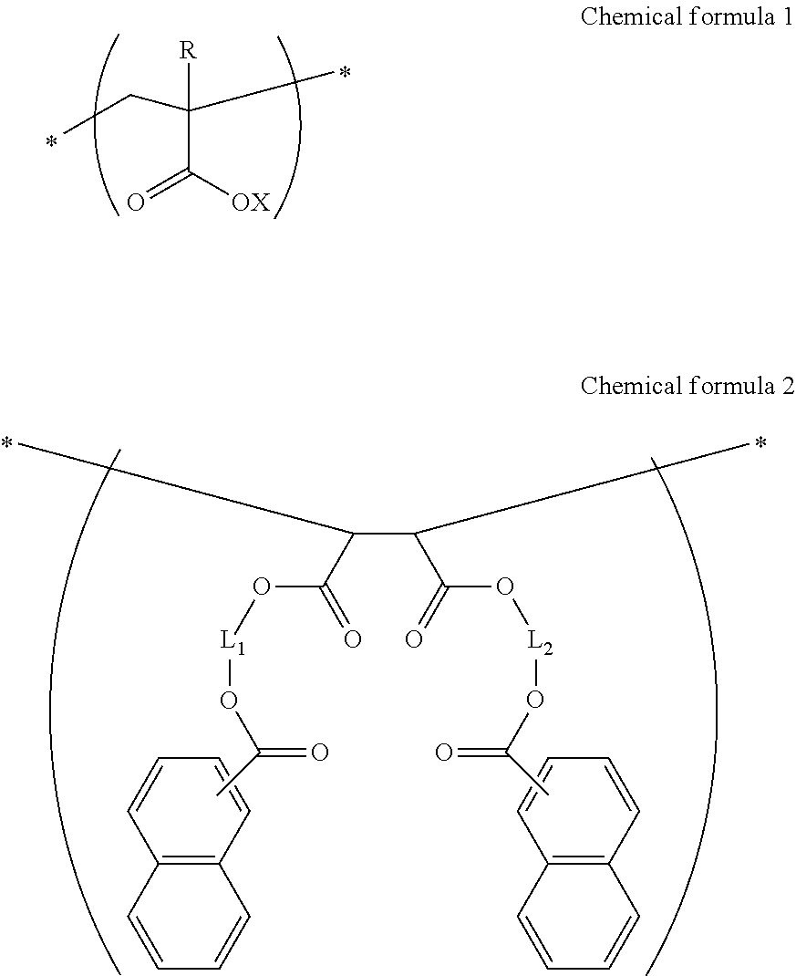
CCC(C)([R])C([OX])=O.C12=C(C=CC=C1)C=CC=C2.C12=C(C=CC=C1)C=CC=C2.C(C(C(=O)O[L1]OC(=O)C)C)(C(=O)O[L2]OC(C)=O)C
